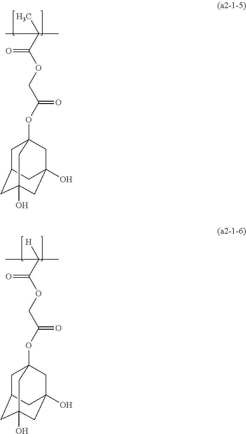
C1C2CC3(O)CC(O)(CC1(OC(COC(C(C)(C)C)=O)=O)C3)C2.C1C2CC3(O)CC(O)(CC1(OC(COC(C([H])(C)C)=O)=O)C3)C2
